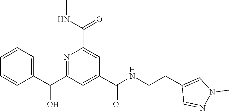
C1=CC=C(C(C2=NC(C(NC)=O)=CC(C(NCCC3=CN(C)N=C3)=O)=C2)O)C=C1
